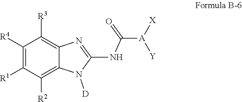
C1([R4])=C([R1])C([R2])=C2C(=C1[R3])N=C(NC(=O)[A]([X])[Y])N2[D]
